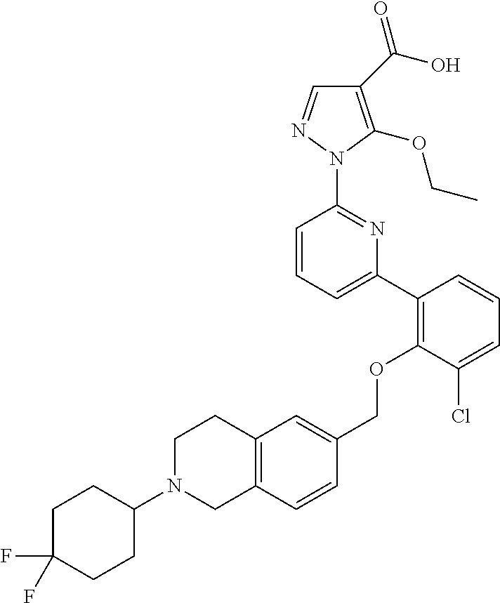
C1(C(O)=O)=C(OCC)N(C2=NC(C3=C(OCC4=CC5=C(C=C4)CN(C4CCC(F)(F)CC4)CC5)C(Cl)=CC=C3)=CC=C2)N=C1
